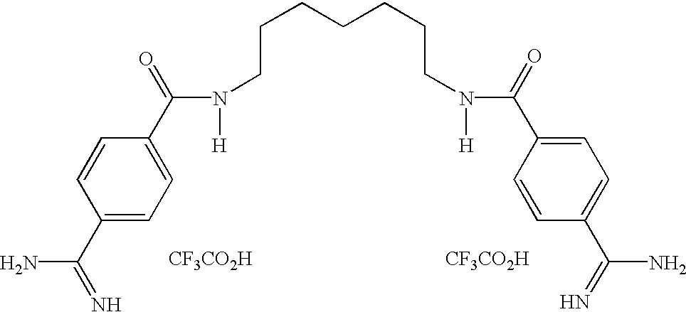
C1(C(=N)N)=CC=C(C(=O)N([H])CCCCCCCN([H])C(=O)C2=CC=C(C(=N)N)C=C2)C=C1.[CF3CO2H].[CF3CO2H]
